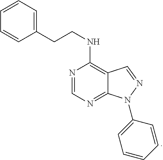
N1=CN=C2C(=C1NCCC1=CC=CC=C1)C=NN2C1=CC=CC=C1
